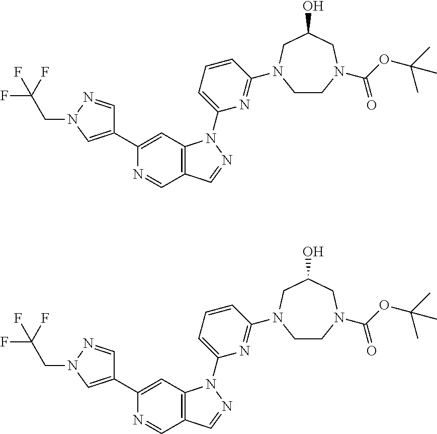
C1CN(C(OC(C)(C)C)=O)CC(O)CN1C1=NC(N2C3=C(C=NC(C4=CN(CC(F)(F)F)N=C4)=C3)C=N2)=CC=C1.C1CN(C(OC(C)(C)C)=O)CC(O)CN1C1=NC(N2C3=C(C=NC(C4=CN(CC(F)(F)F)N=C4)=C3)C=N2)=CC=C1
